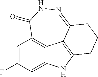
C1=C(F)C=C2C3=C1C(=O)NN=C1C3=C(N2)CCC1
